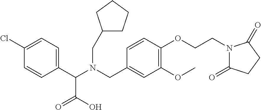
C1(C(N(CC2=CC(OC)=C(OCCN3C(=O)CCC3=O)C=C2)CC2CCCC2)C(=O)O)=CC=C(Cl)C=C1
